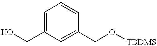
C1=C(CO)C=C(CO[TBDMS])C=C1
